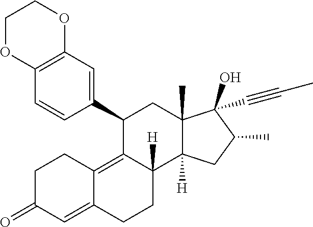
C12=C(C=C(C3C4=C5C(=CC(=O)CC5)CCC4([H])C4([H])C(C)(C3)C(O)(C#CC)C(C)C4)C=C1)OCCO2
